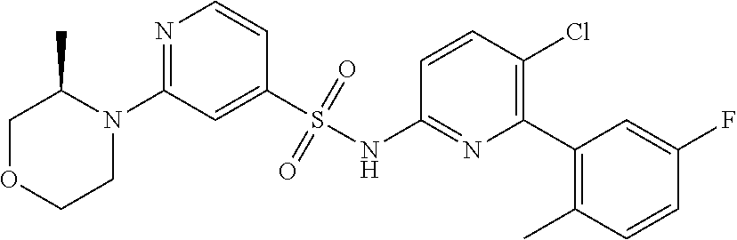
N1(C2=NC=CC(S(NC3=NC(C4=C(C)C=CC(F)=C4)=C(Cl)C=C3)(=O)=O)=C2)C(C)COCC1
